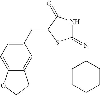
C1(=NC2CCCCC2)NC(=O)C(=CC2=CC=C3C(=C2)CCO3)S1
